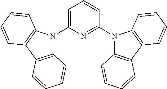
C12=C(C3=C(N1C1=CC=CC(N4C5=C(C6=C4C=CC=C6)C=CC=C5)=N1)C=CC=C3)C=CC=C2
